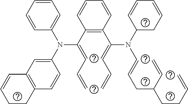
C1=CC=CC(N(C2=CC3=C(C=C2)CCC=C3)C(=CC=C)C2=C(C(=CC=C)N(C3CC=CC=C3)C=CCC(C=C)CCC=C)C=CC=C2)=C1
